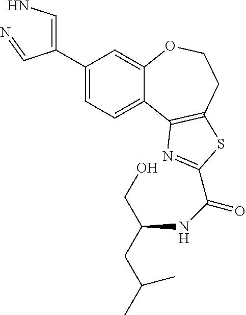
C1(C(=CN)C=N)=CC=C2C(=C1)OCCC1=C2N=C(C(NC(CC(C)C)CO)=O)S1
